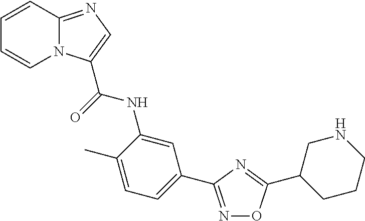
N1=C(C2=CC=C(C)C(NC(=O)C3=CN=C4N3C=CC=C4)=C2)N=C(C2CCCNC2)O1
